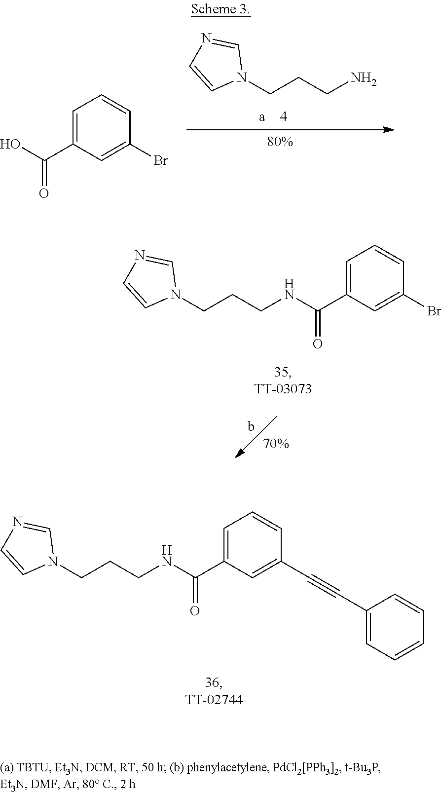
N1(CCCNC(C2=CC=CC(C#CC3=CC=CC=C3)=C2)=O)C=NC=C1.N1(CCCN)C=NC=C1.C1=C(C(O)=O)C=C(Br)C=C1.N1(CCCNC(C2=CC=CC(Br)=C2)=O)C=NC=C1
